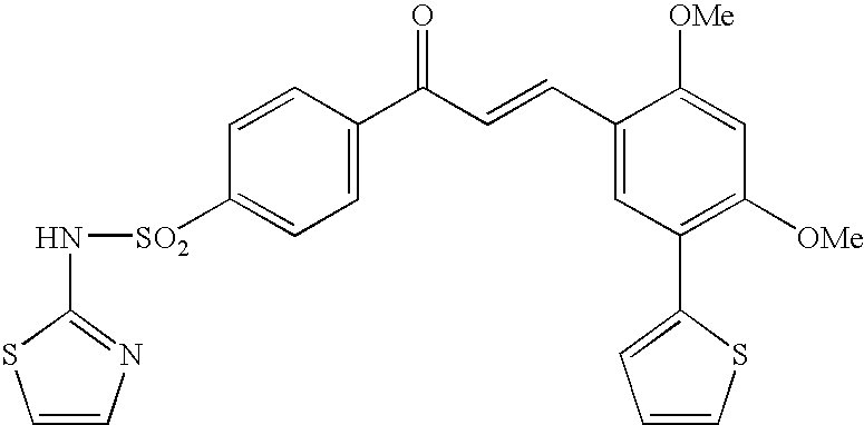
N([SO2]C1=CC=C(C(C=CC2=CC(C3=CC=CS3)=C([OMe])C=C2[OMe])=O)C=C1)C1=NC=CS1
